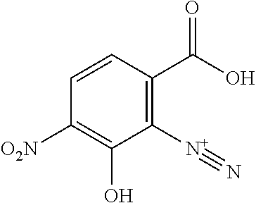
C1([N+]#N)=C(C(O)=O)C=CC([O2N])=C1O
